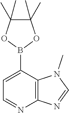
C12=C(C(B3OC(C)(C)C(C)(C)O3)=CC=N1)N(C)C=N2
